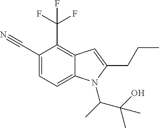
C1(C#N)=CC=C2C(=C1C(F)(F)F)C=C(CCC)N2C(C(O)(C)C)C
